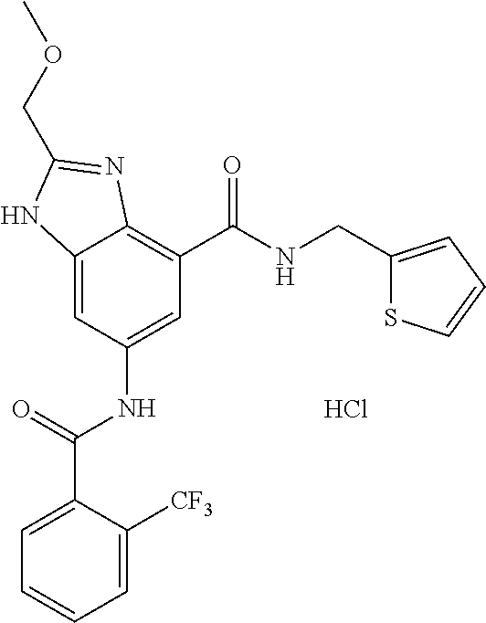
C12=CC(NC(C3=CC=CC=C3[CF3])=O)=CC(C(NCC3=CC=CS3)=O)=C1N=C(COC)N2.Cl
